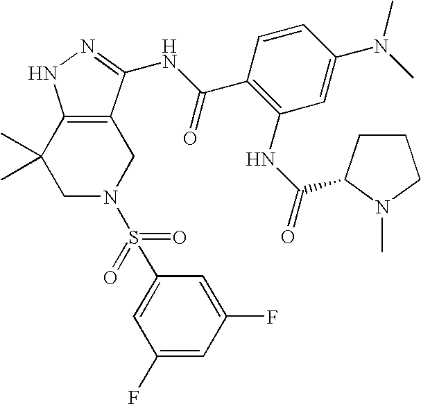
C1N(S(=O)(=O)C2=CC(F)=CC(F)=C2)CC2=C(C1(C)C)NN=C2NC(C1=C(NC(=O)C2CCCN2C)C=C(N(C)C)C=C1)=O
